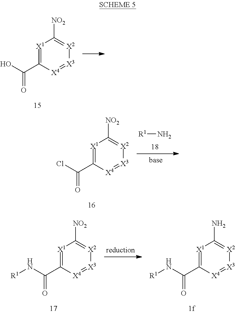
OC(=O)C1=[X1]C([NO2])=[X2][X3]=[X4]1.[R1]N.ClC(=O)C1=[X1]C([NO2])=[X2][X3]=[X4]1.N(C(=O)C1=[X1]C([NO2])=[X2][X3]=[X4]1)[R1].N(C(=O)C1=[X1]C(N)=[X2][X3]=[X4]1)[R1]
